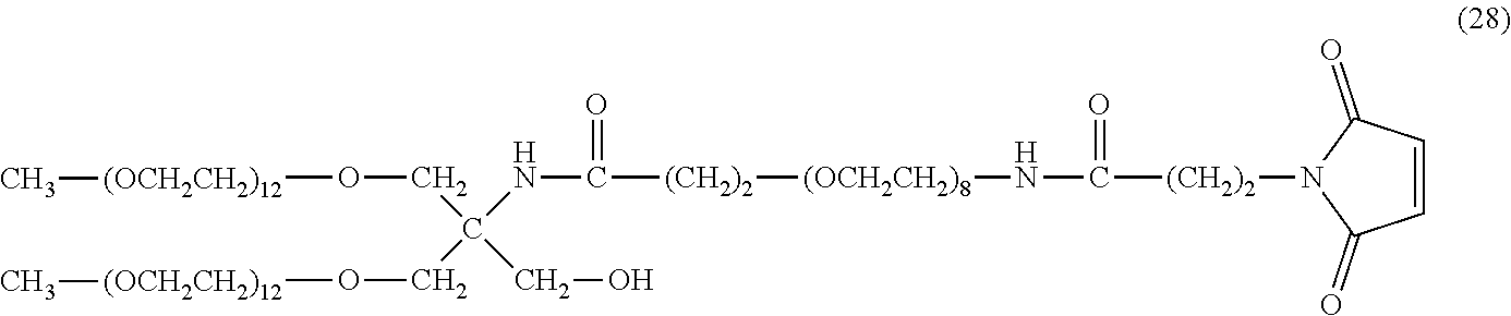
C(NC([(CH2)2][(OCH2CH2)8]NC(=O)[(CH2)2]N1C(=O)C=CC1=O)=O)(CO[(OCH2CH2)12]C)(CO[(OCH2CH2)12]C)CO
